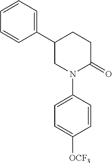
C1C(=O)N(C2=CC=C([OCF3])C=C2)CC(C2=CC=CC=C2)C1
